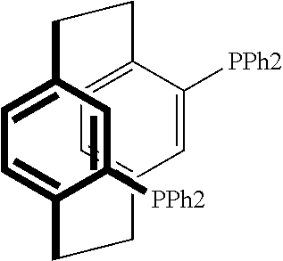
C1=C2C([PPh2])=CC(=C1)CCC1CCC(CC1[PPh2])CC2
